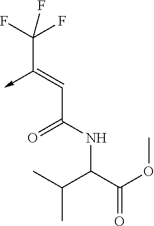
C(C(NC(C(=O)OC)C(C)C)=O)=C(->C)C(F)(F)F
